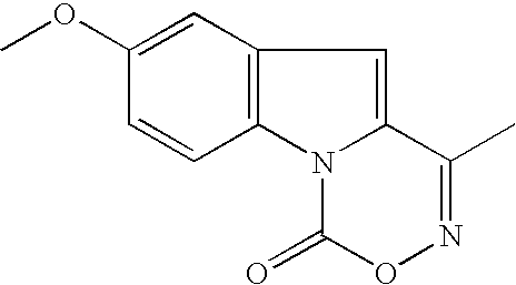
C12=C(N3C(=C1)C(C)=NOC3=O)C=CC(OC)=C2
